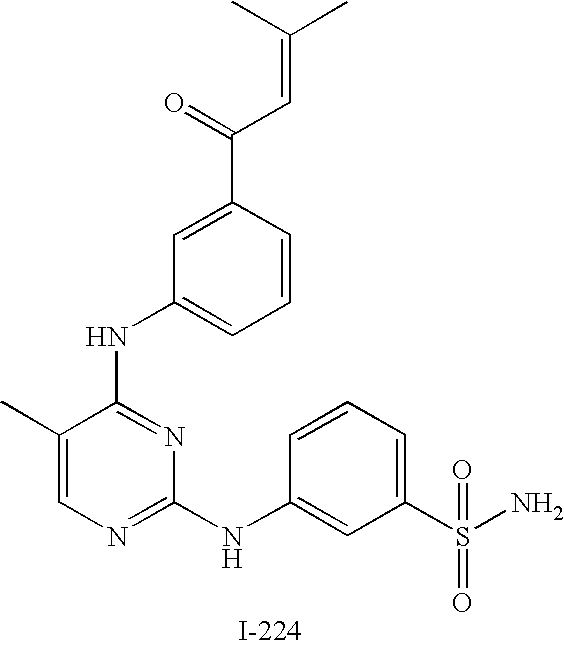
N(C1=NC(NC2=CC(S(=O)(N)=O)=CC=C2)=NC=C1C)C1=CC=CC(C(=O)C=C(C)C)=C1
